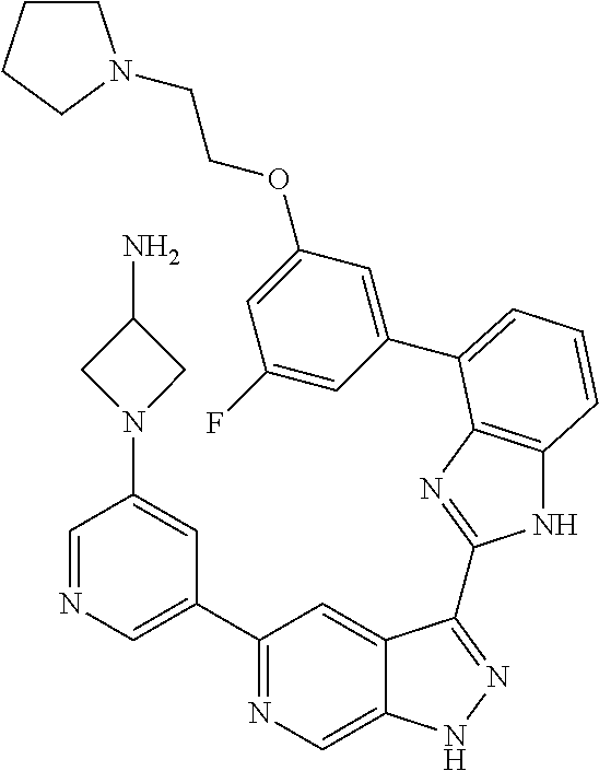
C1(C2=NC=C3C(=C2)C(C2=NC4=C(N2)C=CC=C4C2=CC(OCCN4CCCC4)=CC(F)=C2)=NN3)=CN=CC(N2CC(N)C2)=C1
